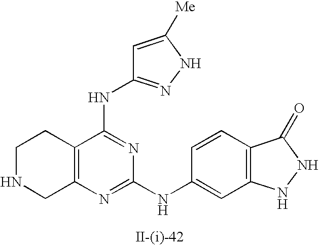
C12=C(C(NC3=NNC([Me])=C3)=NC(NC3=CC4=C(C=C3)C(=O)NN4)=N1)CCNC2
